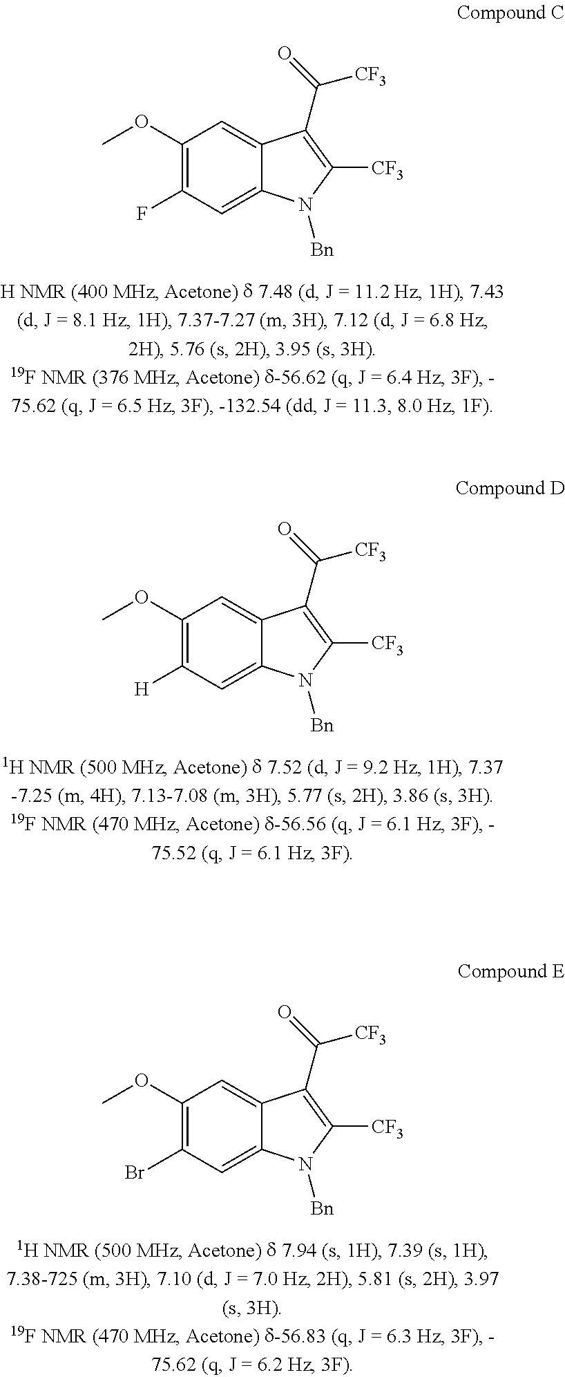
C1(OC)=C(F)C=C2C(=C1)C(C(=O)[CF3])=C([CF3])N2[Bn].C1(OC)=C([H])C=C2C(=C1)C(C(=O)[CF3])=C([CF3])N2[Bn].C1(OC)=C(Br)C=C2C(=C1)C(C(=O)[CF3])=C([CF3])N2[Bn]
